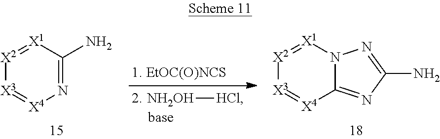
[X2]1=[X1]C(N)=N[X4]=[X3]1.NC1=NN2C(=N1)[X4]=[X3][X2]=[X1]2.[HCl][NH2OH]
